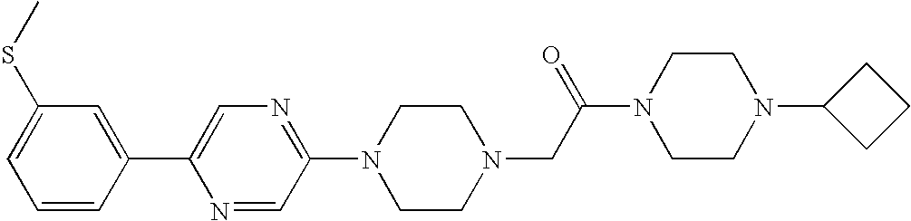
C1=CC(C2=CN=C(N3CCN(CC(N4CCN(C5CCC5)CC4)=O)CC3)C=N2)=CC(SC)=C1
